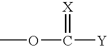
COC([Y])=[X]
